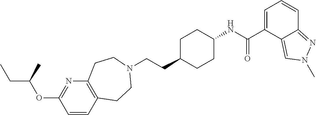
C12=C(C=CC(OC(CC)C)=N1)CCN(CCC1CCC(NC(=O)C3=CC=CC4=NN(C)C=C34)CC1)CC2
